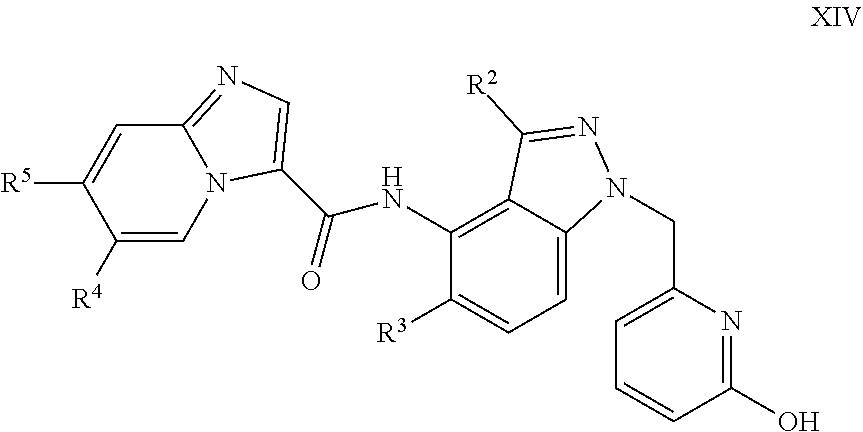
C12=NC=C(C(NC3=C4C(=CC=C3[R3])N(CC3=CC=CC(O)=N3)N=C4[R2])=O)N1C=C([R4])C([R5])=C2
